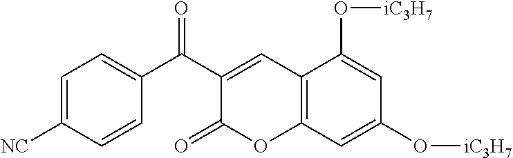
C12=C(C=C(O[iC3H7])C=C1O[iC3H7])OC(=O)C(C(C1=CC=C([NC])C=C1)=O)=C2
